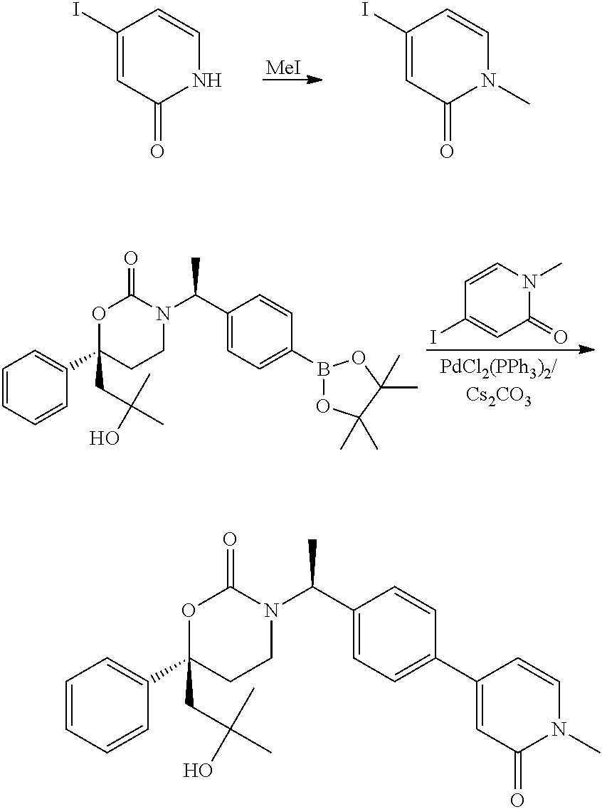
[MeI].C1(I)=CC(=O)NC=C1.C1(I)=CC(=O)N(C)C=C1.C1=CN(C)C(=O)C=C1I.C1=CC=CC(C2(CC(C)(C)O)CCN(C(C3=CC=C(B4OC(C)(C)C(C)(C)O4)C=C3)C)C(=O)O2)=C1.C1=CC=CC(C2(CC(C)(C)O)CCN(C(C3=CC=C(C4=CC(=O)N(C)C=C4)C=C3)C)C(=O)O2)=C1
